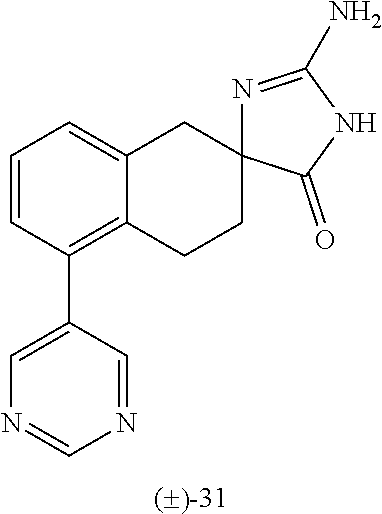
C1=CC(C2=CN=CN=C2)=C2C(=C1)CC1(CC2)N=C(N)NC1=O
